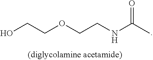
OCCOCCNC(C)=O
